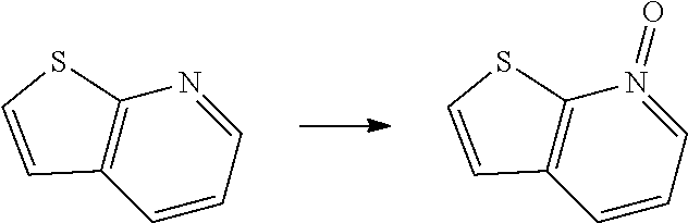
C1=CC=N(=O)C2=C1C=CS2.C1=CC=NC2=C1C=CS2
